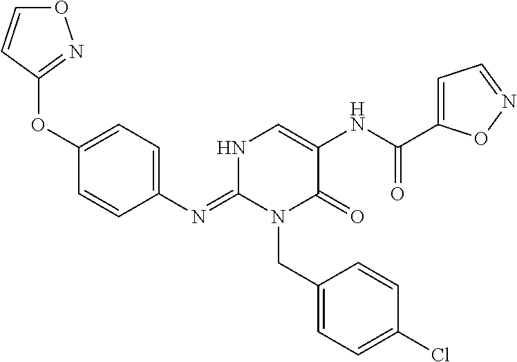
C1(N=C2N(CC3=CC=C(Cl)C=C3)C(=O)C(NC(=O)C3=CC=NO3)=CN2)=CC=C(OC2=NOC=C2)C=C1
